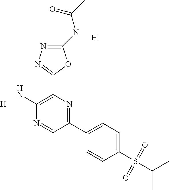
C1(NC(C)=O)=NN=C(C2=C(N)N=CC(C3=CC=C(S(C(C)C)(=O)=O)C=C3)=N2)O1.[H].[H]
